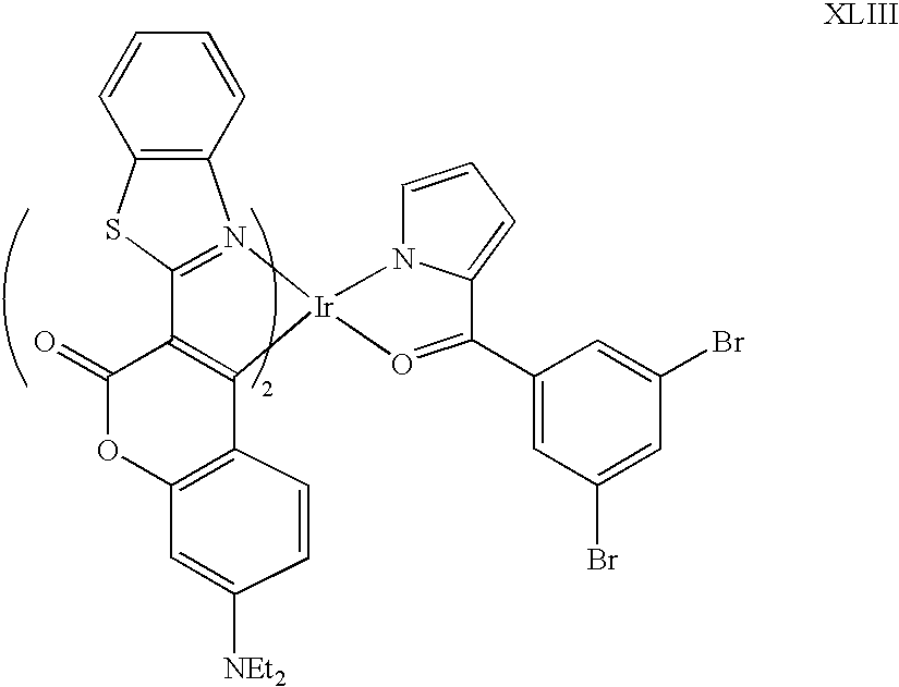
C1(C2=O[Ir]3(N4C2=CC=C4)N2=C(SC4=C2C=CC=C4)C2=C3C3=C(OC2=O)C=C([NEt2])C=C3)=CC(Br)=CC(Br)=C1
